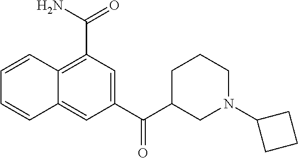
C1=CC2=C(C(N)=O)C=C(C(=O)C3CN(C4CCC4)CCC3)C=C2C=C1
